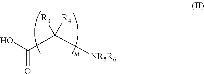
OC(C([R3])([R4])[NR5R6])=O
